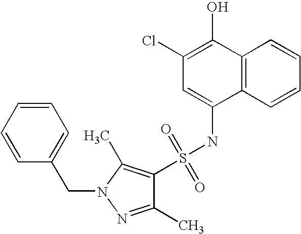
C12=C(C=CC=C1)C(NS(C1=C(C)N(CC3=CC=CC=C3)N=C1C)(=O)=O)=CC(Cl)=C2O
